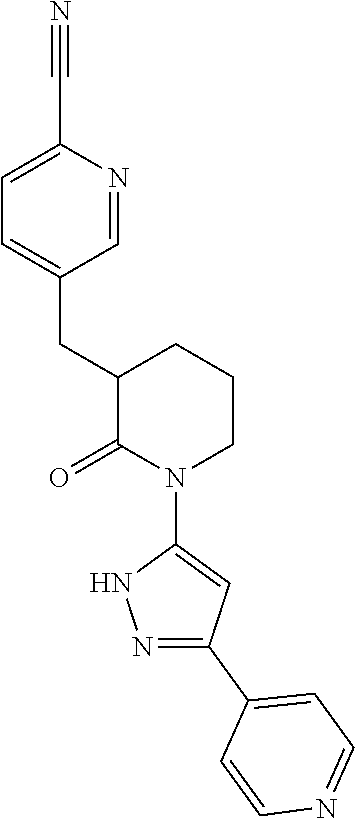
C1=C(C#N)N=CC(CC2C(=O)N(C3=CC(C4=CC=NC=C4)=NN3)CCC2)=C1
